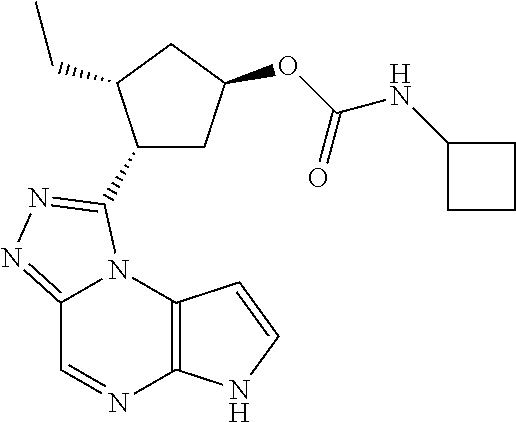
C12=NN=C(C3CC(OC(NC4CCC4)=O)CC3CC)N1C1=C(N=C2)NC=C1
